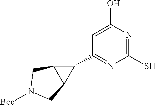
C1(C2=NC(S)=NC(O)=C2)C2C1CN([Boc])C2
